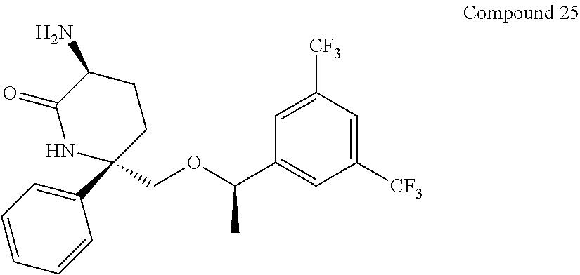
C1([CF3])=CC(C(OCC2(C3=CC=CC=C3)CCC(N)C(=O)N2)C)=CC([CF3])=C1
